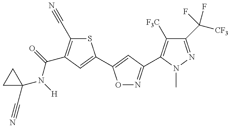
C1(N(C(=O)C2=C(C#N)SC(C3=CC(C4=C([F3C])C(C([CF3])(F)F)=NN4C)=NO3)=C2)[H])(C#N)CC1
